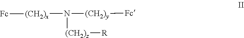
[(CH2)y]([Fc])N([(CH2)x][Fc])[(CH2)z][R]
